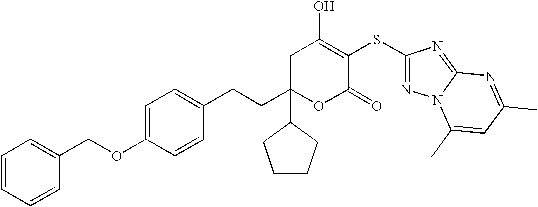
C1C(CCC2=CC=C(OCC3=CC=CC=C3)C=C2)(C2CCCC2)OC(=O)C(SC2=NN3C(=N2)N=C(C)C=C3C)=C1O
